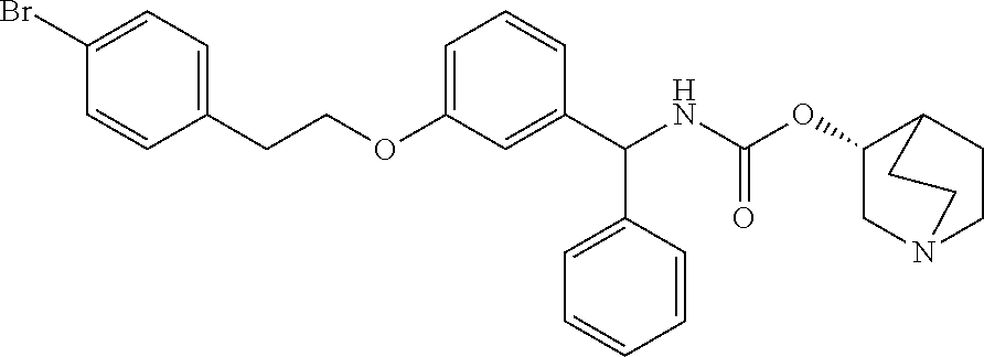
BrC1=CC=C(CCOC2=CC=CC(C(NC(OC3CN4CCC3CC4)=O)C3=CC=CC=C3)=C2)C=C1
